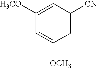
C1([H3CO])=CC([CN])=CC([OCH3])=C1
